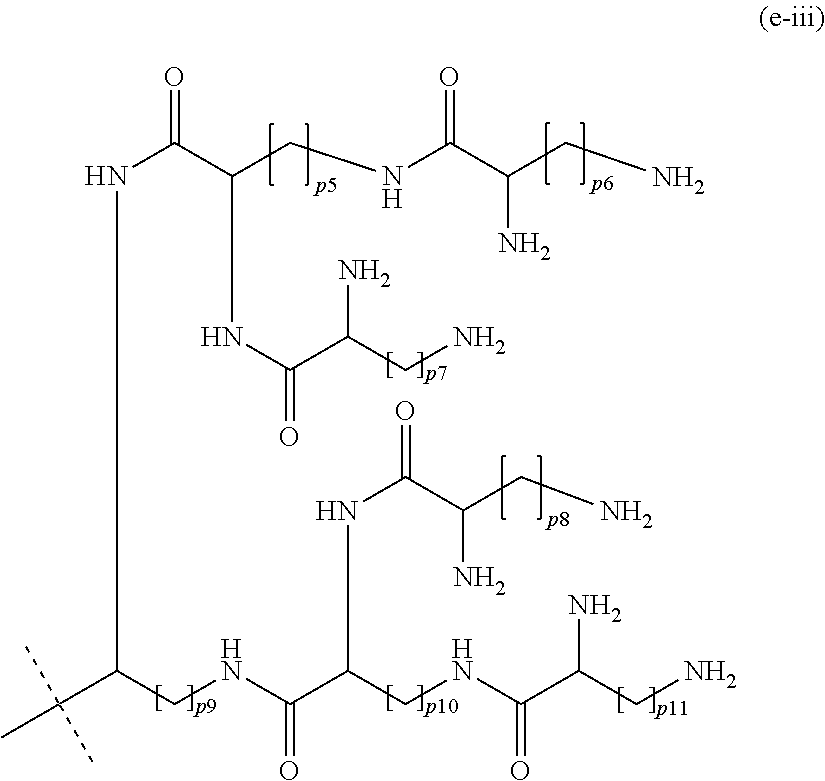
N(C(CNC(C(CN)N)=O)C(NCC(C(C)(C)C)NC(C(CNC(C(CN)N)=O)NC(C(CN)N)=O)=O)=O)C(=O)C(CN)N
